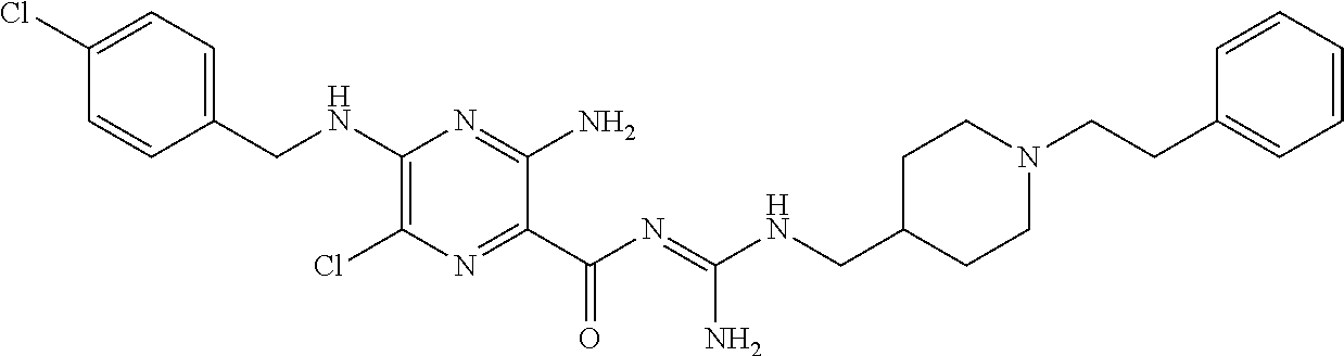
C1=C(Cl)C=CC(CNC2=C(Cl)N=C(C(N=C(NCC3CCN(CCC4=CC=CC=C4)CC3)N)=O)C(N)=N2)=C1
